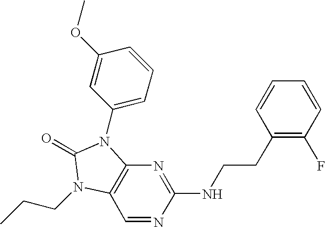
C1(NCCC2=C(F)C=CC=C2)=NC2=C(C=N1)N(CCC)C(=O)N2C1=CC=CC(OC)=C1
